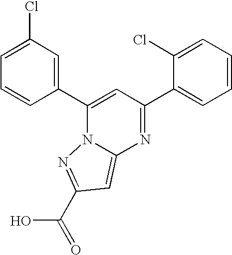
C12=CC(C(O)=O)=NN1C(C1=CC(Cl)=CC=C1)=CC(C1=CC=CC=C1Cl)=N2
